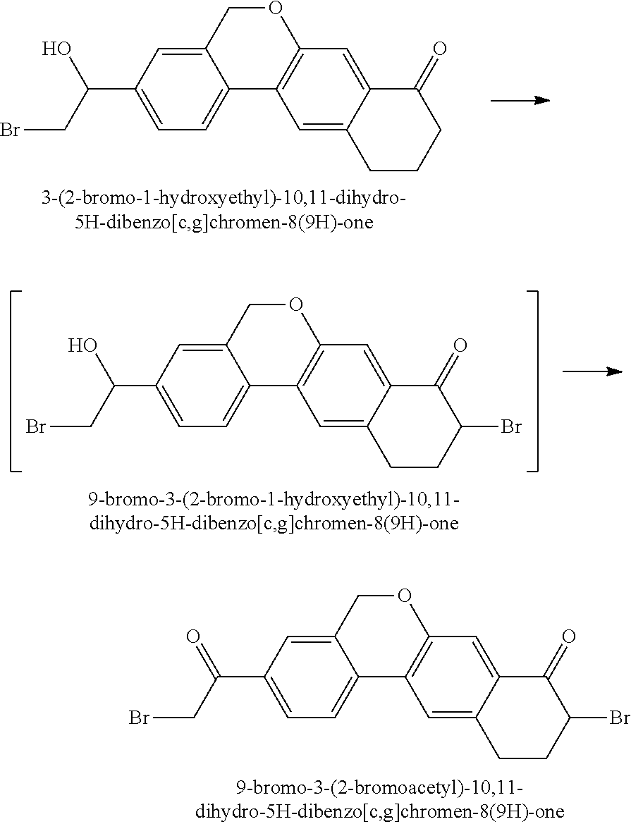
O1CC2=CC(C(CBr)O)=CC=C2C2=C1C=C1C(=C2)CCCC1=O.O1CC2=CC(C(CBr)O)=CC=C2C2=C1C=C1C(=C2)CCC(Br)C1=O.O1CC2=CC(C(CBr)=O)=CC=C2C2=C1C=C1C(=C2)CCC(Br)C1=O
